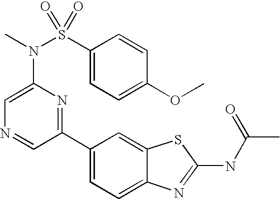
C1(C2=NC(N(S(C3=CC=C(OC)C=C3)(=O)=O)C)=CN=C2)=CC=C2C(=C1)SC(NC(C)=O)=N2
